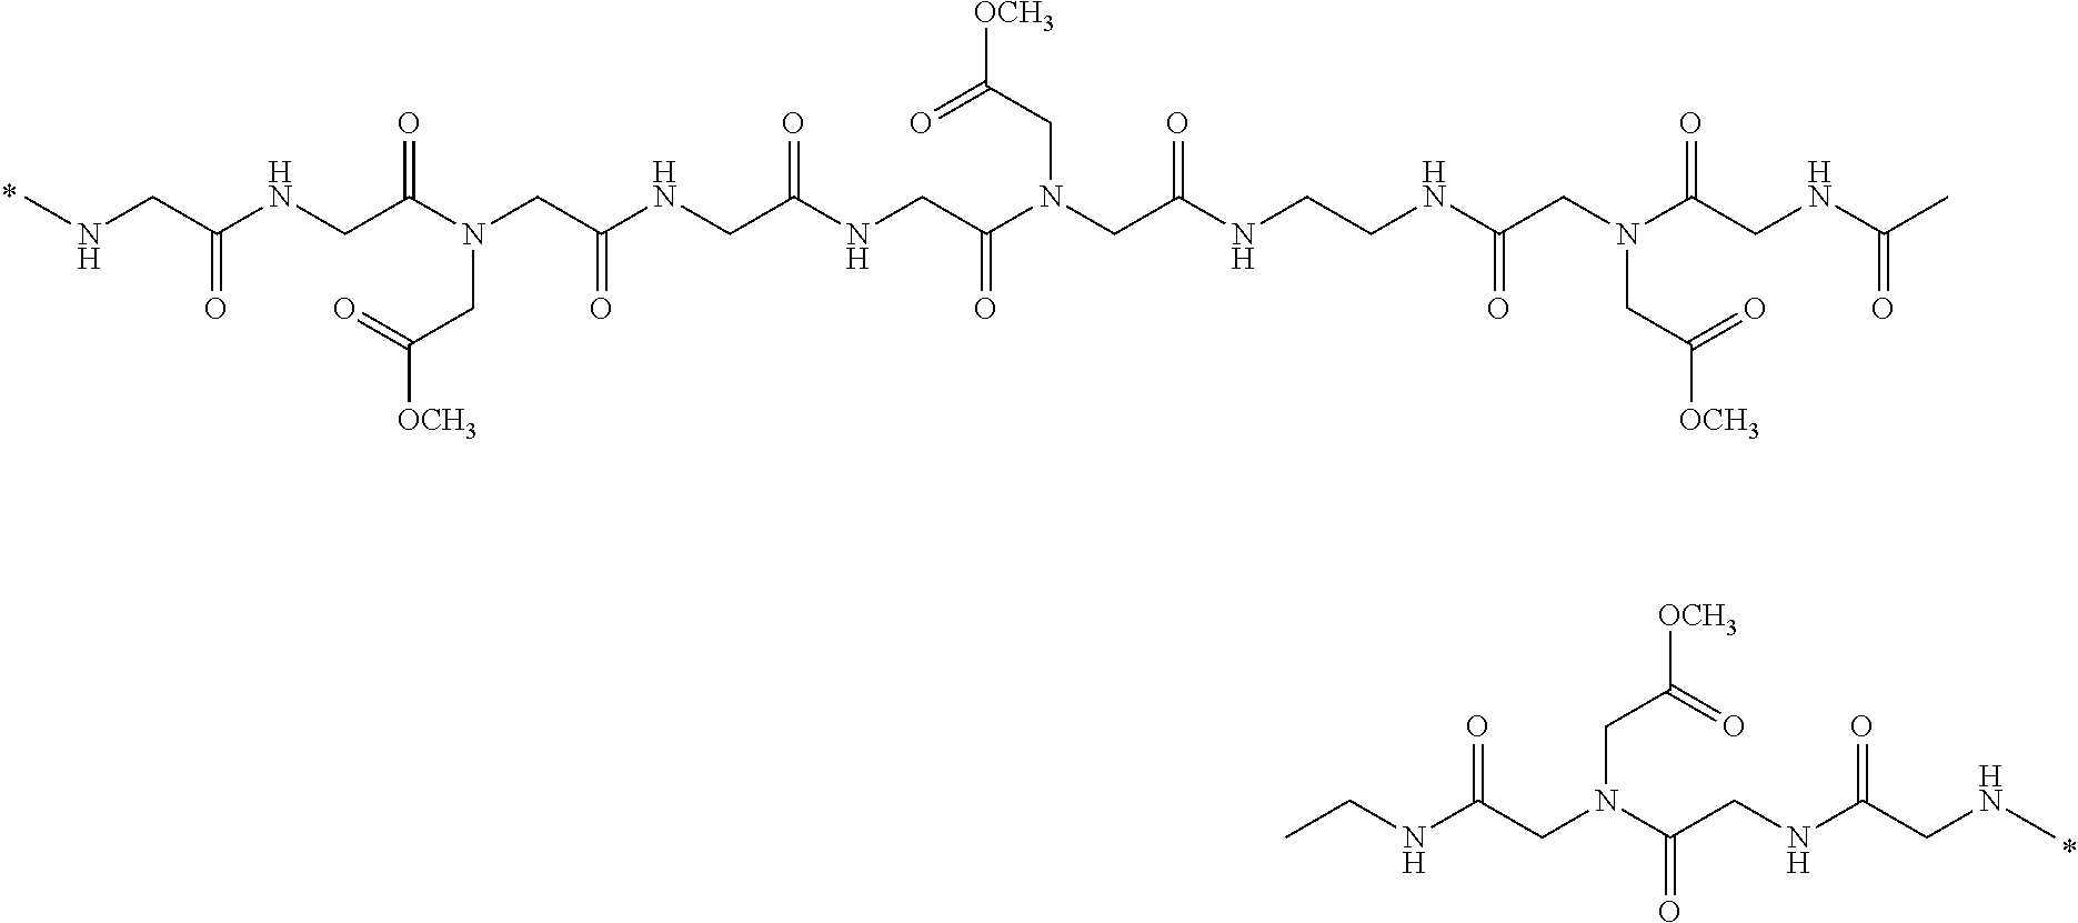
CNCC(NCC(N(CC(NCC(NCC(N(CC(NCCNC(CN(C(CNC(C)=O)=O)CC([OCH3])=O)=O)=O)CC([OCH3])=O)=O)=O)=O)CC([OCH3])=O)=O)=O.CCNC(CN(C(CNC(CNC)=O)=O)CC([OCH3])=O)=O
